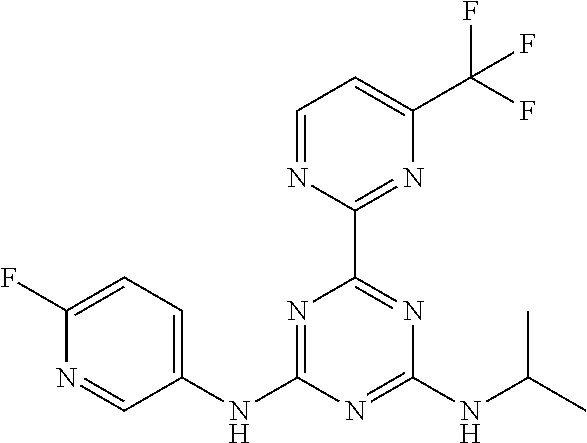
C1(NC2=NC(C3=NC(C(F)(F)F)=CC=N3)=NC(NC(C)C)=N2)=CC=C(F)N=C1
